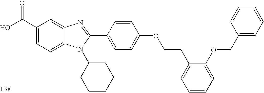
OC(C1=CC=C2C(=C1)N=C(C1=CC=C(OCCC3=CC=CC=C3OCC3=CC=CC=C3)C=C1)N2C1CCCCC1)=O
